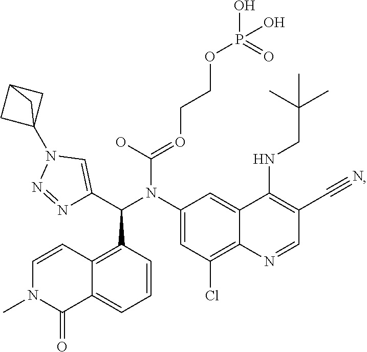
C1(N(C(C2=CN(C34CC(C3)C4)N=N2)C2=C3C(=CC=C2)C(=O)N(C)C=C3)C(O)=OCCOP(O)(=O)O)=CC(Cl)=C2C(=C1)C(NCC(C)(C)C)=C(C#N)C=N2
